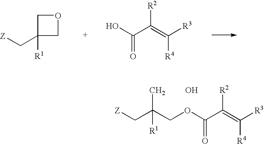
C1C(C[Z])([R1])CO1.OC(C(=C([R3])[R4])[R2])=O.[Z]CC(COC(C(=C([R3])[R4])[R2])=O)(C)[R1].O
